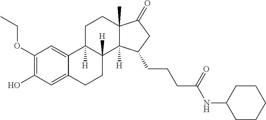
C1(OCC)=C(O)C=C2C(=C1)C1([H])C([H])(CC2)C2([H])C(C)(CC1)C(=O)CC2CCCC(=O)NC1CCCCC1
